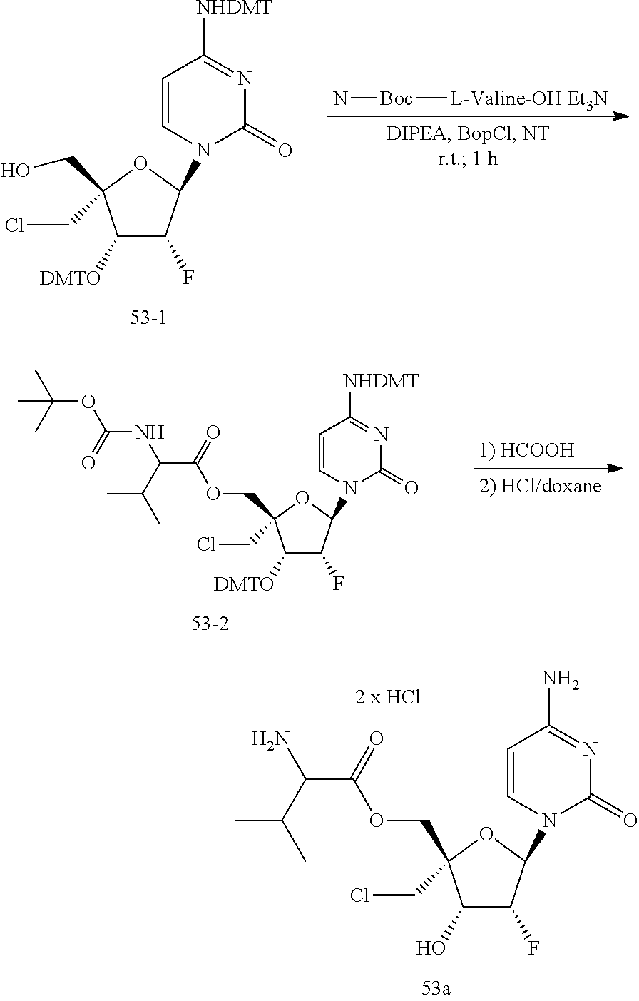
C1(O)C(F)C(N2C(=O)N=C(N)C=C2)OC1(CCl)COC(=O)C(N)C(C)C.C1([DMTO])C(F)C(N2C(=O)N=C([NHDMT])C=C2)OC1(CCl)CO.[L-Valine-OH Et3N][Boc]N.C1([DMTO])C(F)C(N2C(=O)N=C([NHDMT])C=C2)OC1(CCl)COC(=O)C(C(C)C)NC(OC(C)(C)C)=O
